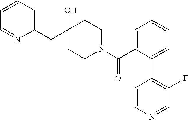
C1(CC2(O)CCN(C(C3=CC=CC=C3C3=C(F)C=NC=C3)=O)CC2)=CC=CC=N1
